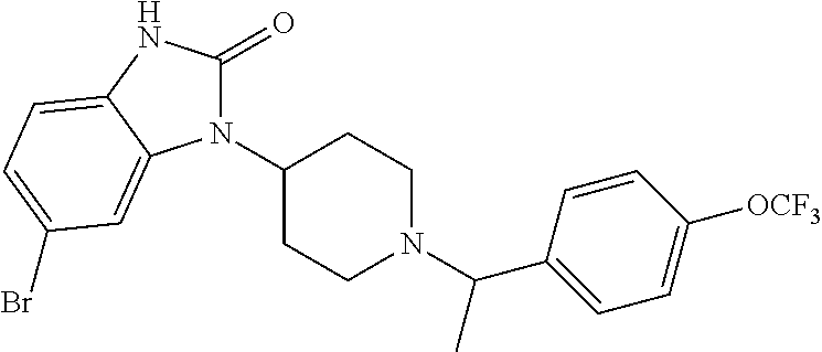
N1(C2CCN(C(C3=CC=C([OCF3])C=C3)C)CC2)C(=O)NC2=CC=C(Br)C=C12
